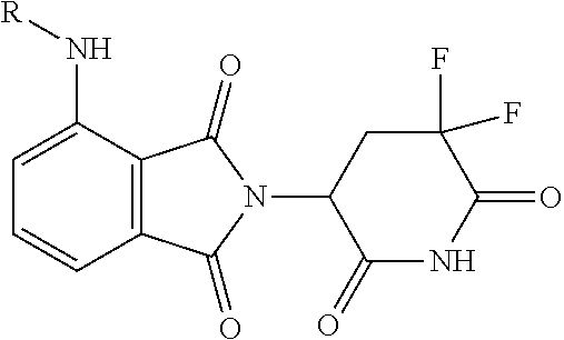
C1=CC2=C(C(N[R])=C1)C(=O)N(C1C(=O)NC(=O)C(F)(F)C1)C2=O
